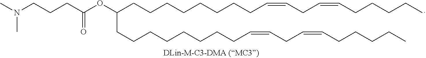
N(CCCC(OC(CCCCCCCCC=CCC=CCCCCC)CCCCCCCCC=CCC=CCCCCC)=O)(C)C
